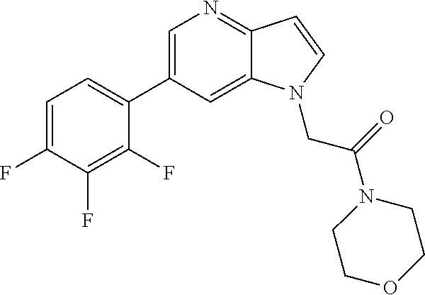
C1=C(C2=CC=C(F)C(F)=C2F)C=C2C(=N1)C=CN2CC(=O)N1CCOCC1
